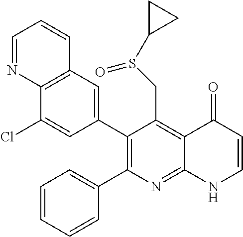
C12=C(C=C(C3=C(C4=CC=CC=C4)N=C4C(=C3CS(=O)C3CC3)C(=O)C=CN4)C=C1Cl)C=CC=N2
